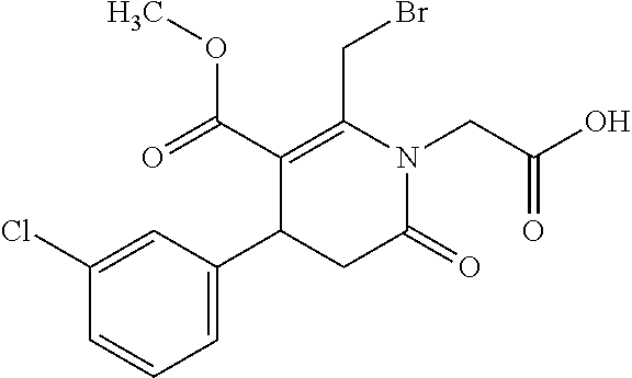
C1=C(Cl)C=CC=C1C1CC(=O)N(CC(O)=O)C(CBr)=C1C(OC)=O
